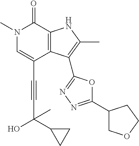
C(C1=CN(C)C(=O)C2=C1C(C1=NN=C(C3COCC3)O1)=C(C)N2)#CC(O)(C1CC1)C
